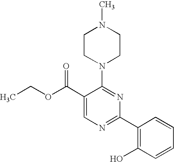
C1(C(OCC)=O)=CN=C(C2=C(O)C=CC=C2)N=C1N1CCN(C)CC1
